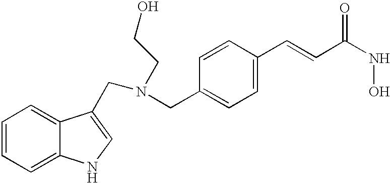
C1=CC=C2C(=C1)C(CN(CC1=CC=C(C=CC(=O)NO)C=C1)CCO)=CN2
